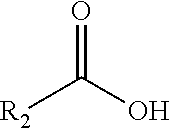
O=C(O)[R2]
